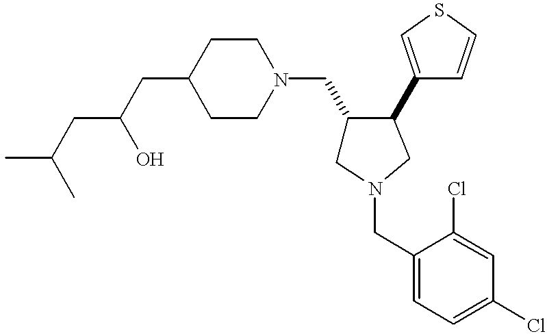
C1(CN2CCC(CC(CC(C)C)O)CC2)CN(CC2=CC=C(Cl)C=C2Cl)CC1C1=CSC=C1
